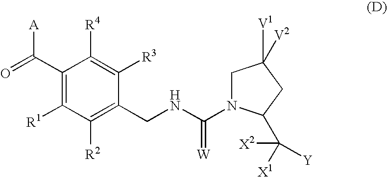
C1(C(=O)[A])=C([R1])C([R2])=C(CNC(N2CC([V1])([V2])CC2C([X1])([Y])[X2])=[W])C([R3])=C1[R4]
